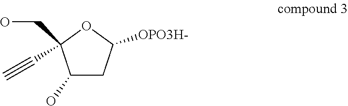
C1(O)CC([OPO3H-])OC1(CO)C#C
